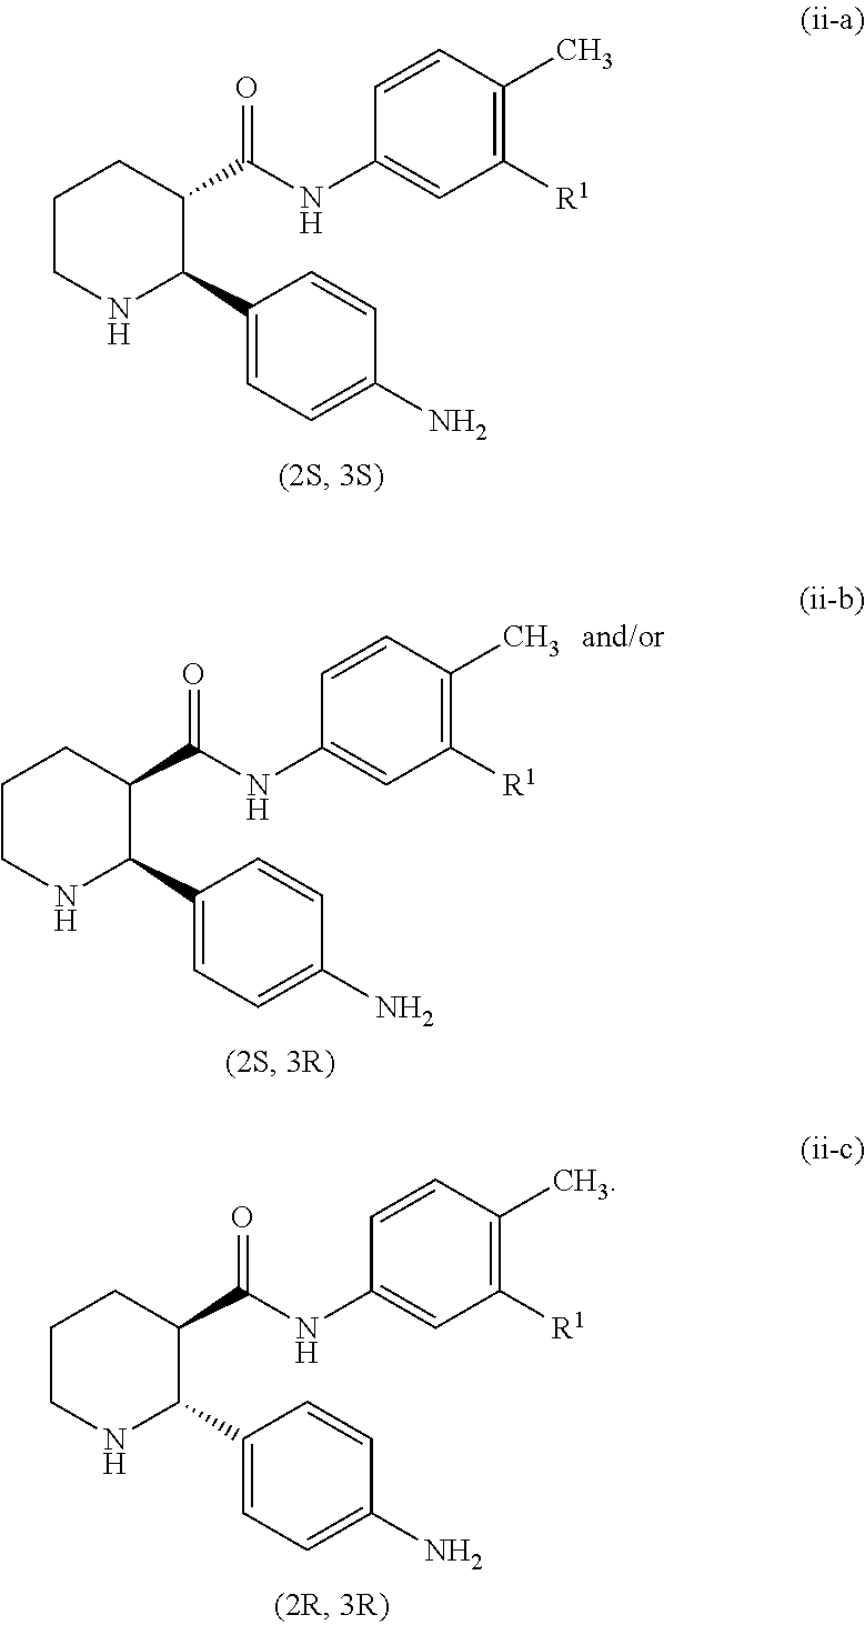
C1=C(C2NCCCC2C(NC2=CC([R1])=C(C)C=C2)=O)C=CC(N)=C1.C1=C(C2NCCCC2C(NC2=CC([R1])=C(C)C=C2)=O)C=CC(N)=C1.C1=C(C2NCCCC2C(NC2=CC([R1])=C(C)C=C2)=O)C=CC(N)=C1
